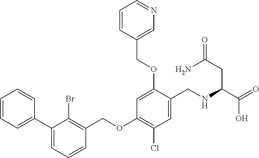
C1=CC=C(C2=CC=CC(COC3=C(Cl)C=C(CNC(CC(=O)N)C(=O)O)C(OCC4=CN=CC=C4)=C3)=C2Br)C=C1
